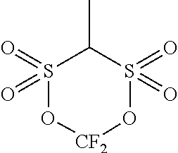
S1(=O)(=O)O[CF2]OS(=O)(=O)C1C
